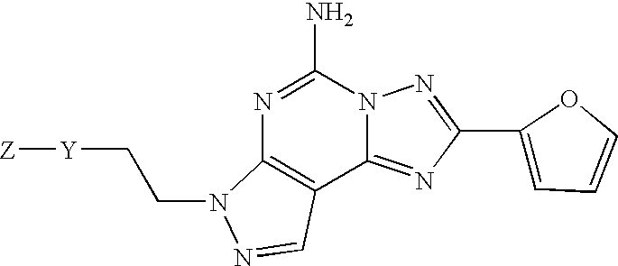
N1=C(N)N2C(=NC(C3=CC=CO3)=N2)C2=C1N(CC[Y][Z])N=C2
